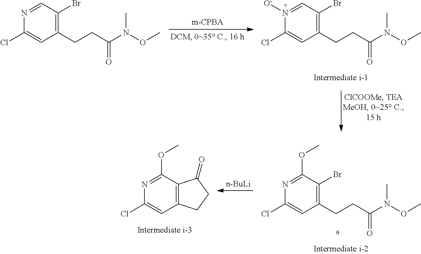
N1=CC(Br)=C(CCC(N(OC)C)=O)C=C1Cl.N1([O-])=CC(Br)=C(CCC(N(OC)C)=O)C=C1Cl.N1=C(OC)C(Br)=C(CCC(N(OC)C)=O)C=C1Cl.[n-BuLi].N1=C(OC)C2=C(C=C1Cl)CCC2=O
